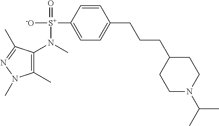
C1(N([S+]([-O])(=O)C2=CC=C(CCCC3CCN(C(C)C)CC3)C=C2)C)=C(C)N(C)N=C1C
